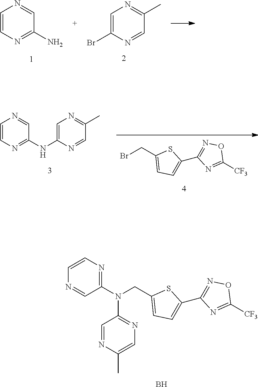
C1=C(Br)N=CC(C)=N1.C1=CN=C(N)C=N1.N1=C(N(CC2=CC=C(C3=NOC([CF3])=N3)S2)C2=NC=C(C)N=C2)C=NC=C1.B.BrCC1=CC=C(C2=NOC([CF3])=N2)S1.C1=CN=C(NC2=CN=C(C)C=N2)C=N1
